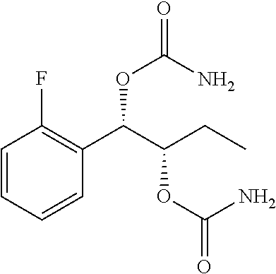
C1=CC=CC(C(C(CC)OC(=O)N)OC(N)=O)=C1F
